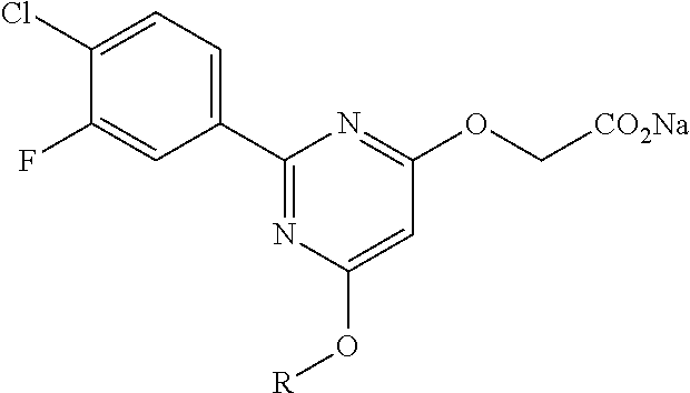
C1(Cl)=CC=C(C2=NC(O[R])=CC(OC[CO2Na])=N2)C=C1F
